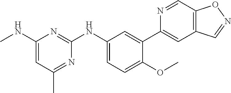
C1=C(NC2=NC(NC)=CC(C)=N2)C=C(C2=CC3=C(C=N2)ON=C3)C(OC)=C1
